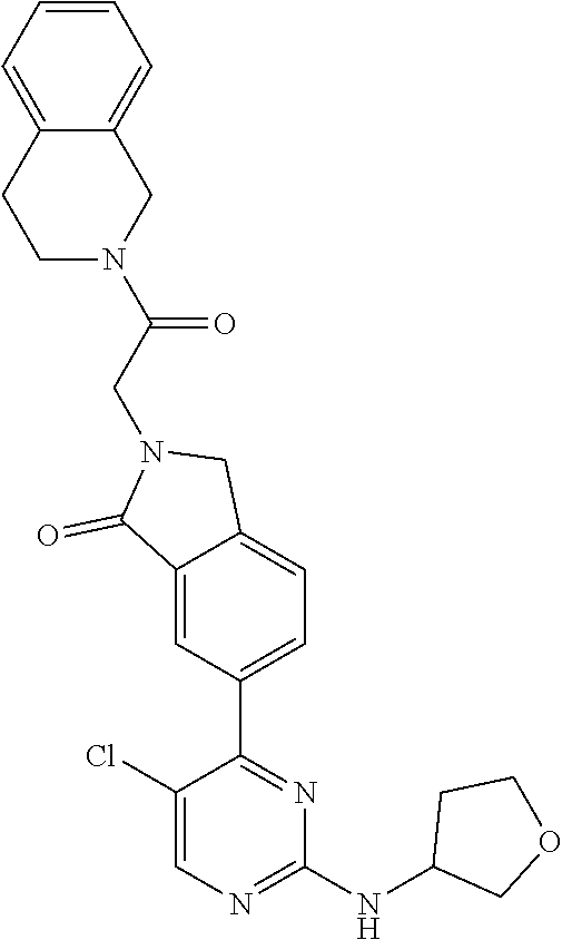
C1(Cl)=CN=C(NC2COCC2)N=C1C1=CC=C2C(=C1)C(=O)N(CC(=O)N1CC3=CC=CC=C3CC1)C2
